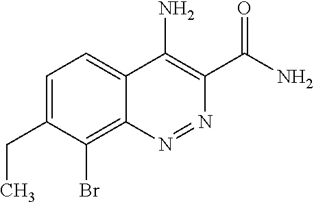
C1=C(CC)C(Br)=C2C(=C1)C(N)=C(C(N)=O)N=N2
